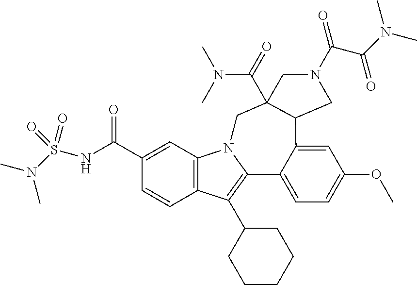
C12=C(C=C(C(NS(N(C)C)(=O)=O)=O)C=C1)N1C(=C2C2CCCCC2)C2=CC=C(OC)C=C2C2C(C(=O)N(C)C)(C1)CN(C(C(N(C)C)=O)=O)C2
